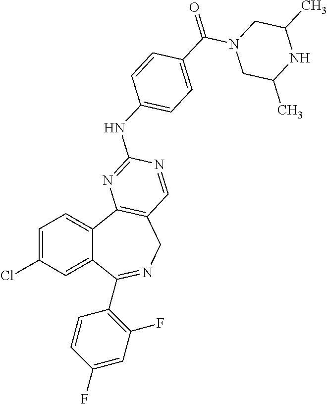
C1=C(Cl)C=C2C(=C1)C1=C(CN=C2C2=C(F)C=C(F)C=C2)C=NC(NC2=CC=C(C(=O)N3CC(C)NC(C)C3)C=C2)=N1
